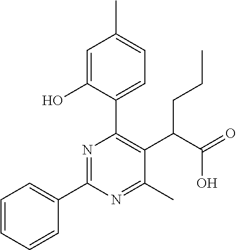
C1=CC=CC(C2=NC(C3=CC=C(C)C=C3O)=C(C(C(=O)O)CCC)C(C)=N2)=C1
